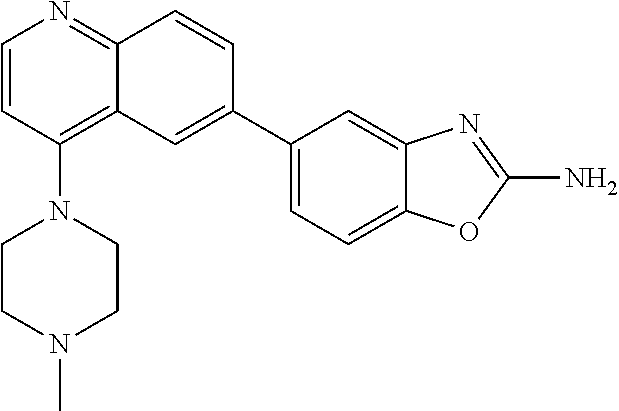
C1=CC(N2CCN(C)CC2)=C2C(=N1)C=CC(C1=CC=C3C(=C1)N=C(N)O3)=C2
